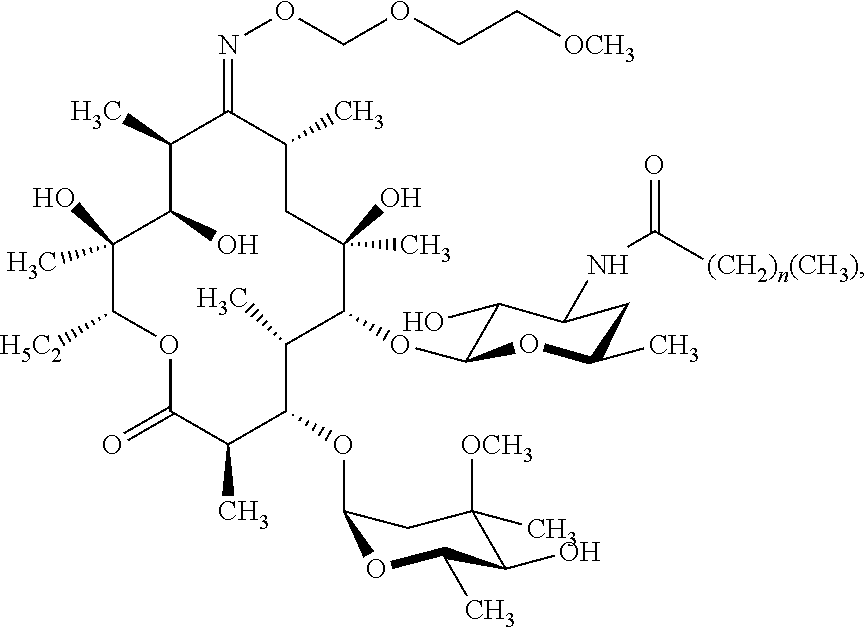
C1(C)C(=NOCOCC[OCH3])C(C)CC(C)(O)C(OC2C(O)C(NC(=O)[(CH2)n(CH3)])CC(C)O2)C(C)C(OC2OC(C)C(O)C(C)([OCH3])C2)C(C)C(=O)OC([H5C2])C(C)(O)C1O
